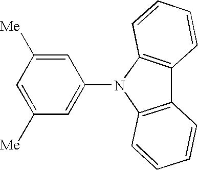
C1=C([Me])C=C(N2C3=C(C4=C2C=CC=C4)C=CC=C3)C=C1[Me]
